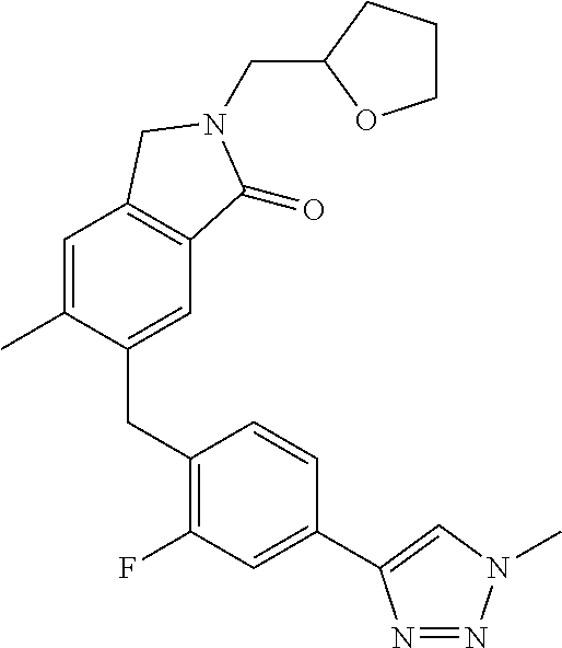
C(N1C(=O)C2=C(C=C(C)C(CC3=C(F)C=C(C4=CN(C)N=N4)C=C3)=C2)C1)C1OCCC1
